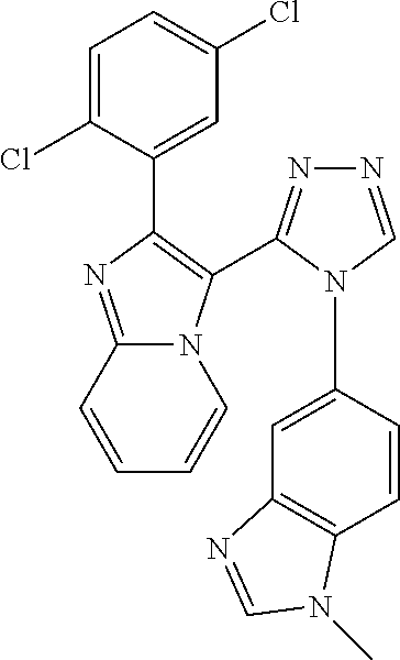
C1=C(Cl)C(C2=C(C3=NN=CN3C3=CC4=C(C=C3)N(C)C=N4)N3C(=N2)C=CC=C3)=CC(Cl)=C1
